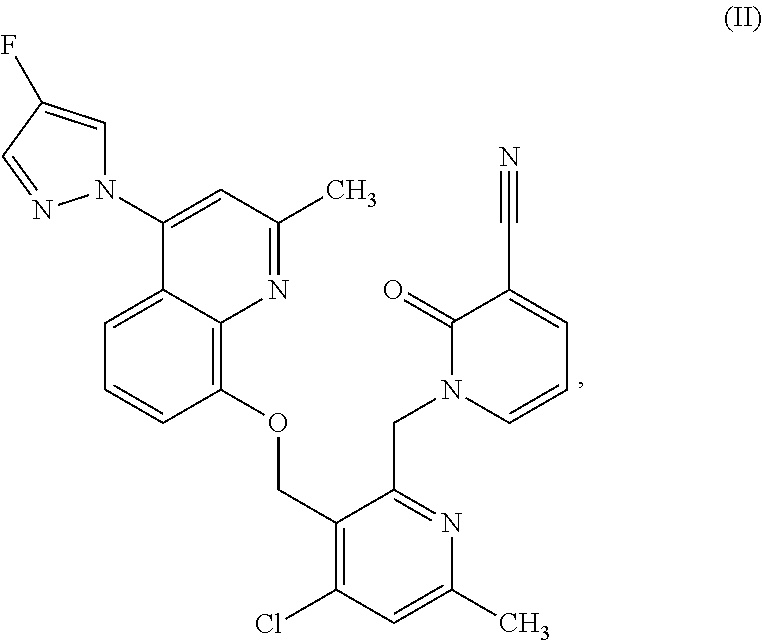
C1(OCC2=C(Cl)C=C(C)N=C2CN2C=CC=C(C#N)C2=O)=C2C(=CC=C1)C(N1C=C(F)C=N1)=CC(C)=N2
